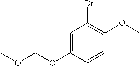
C1=C(OCOC)C=CC(OC)=C1Br
